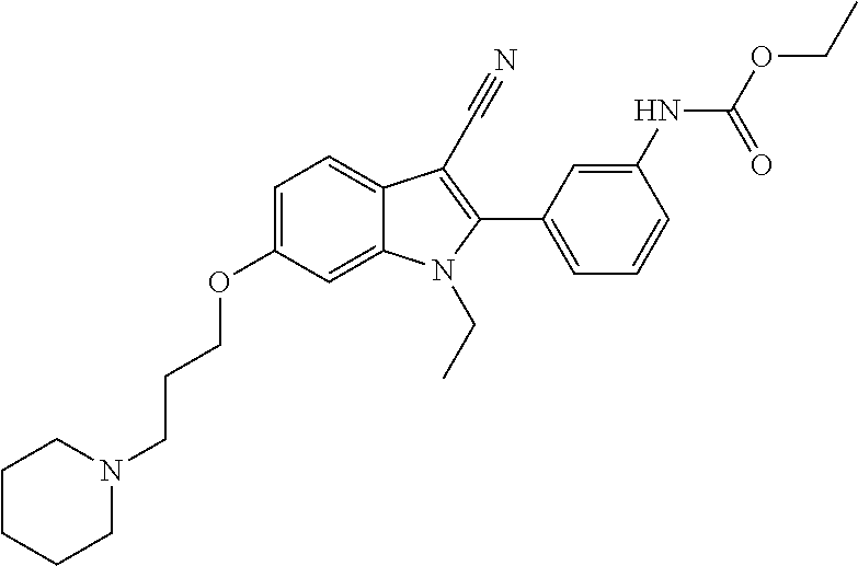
C1=C(OCCCN2CCCCC2)C=C2C(=C1)C(C#N)=C(C1=CC=CC(NC(OCC)=O)=C1)N2CC
